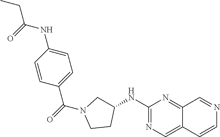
C1(NC2CN(C(=O)C3=CC=C(NC(CC)=O)C=C3)CC2)=NC=C2C(=N1)C=NC=C2
